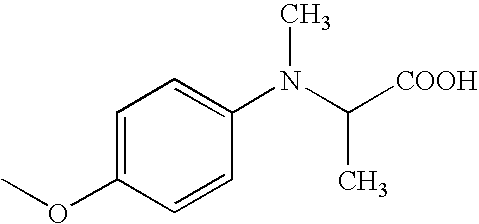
C1=C(OC)C=CC(N(C([COOH])C)C)=C1
